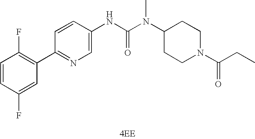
[4EE].C1(C2=C(F)C=CC(F)=C2)=NC=C(NC(N(C2CCN(C(=O)CC)CC2)C)=O)C=C1
